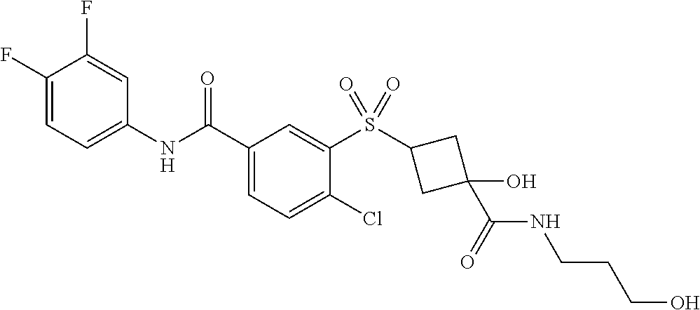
C1(F)=CC=C(NC(C2=CC=C(Cl)C(S(C3CC(O)(C(=O)NCCCO)C3)(=O)=O)=C2)=O)C=C1F
